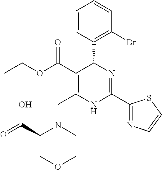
C1=CC(C2C(C(=O)OCC)=C(CN3C(C(=O)O)COCC3)NC(C3=NC=CS3)=N2)=C(Br)C=C1
